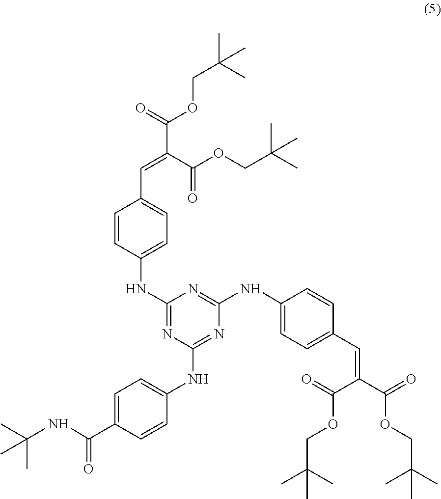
C1=CC(NC2=NC(NC3=CC=C(C(=O)NC(C)(C)C)C=C3)=NC(NC3=CC=C(C=C(C(OCC(C)(C)C)=O)C(=O)OCC(C)(C)C)C=C3)=N2)=CC=C1C=C(C(OCC(C)(C)C)=O)C(=O)OCC(C)(C)C
